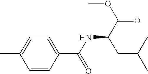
C1=C(C)C=CC(C(NC(C(=O)OC)CC(C)C)=O)=C1
